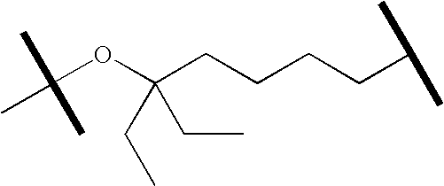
C(OC(CCCCC(C)C)(CC)CC)(C)(C)C
